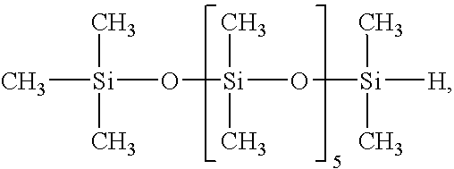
C[Si](C)(C)O[Si](O[Si]([H])(C)C)(C)C
